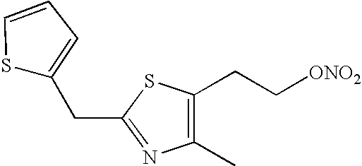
C(C1=NC(C)=C(CC[ONO2])S1)C1=CC=CS1
